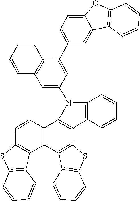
C1=C(N2C3=C(C4=C2C=CC=C4)C2=C(C4=C3C=CC3=C4C4=C(C=CC=C4)S3)C3=C(C=CC=C3)S2)C=C(C2=CC=C3C(=C2)C2=C(O3)C=CC=C2)C2=C1C=CC=C2
